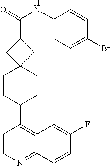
C12=NC=CC(C3CCC4(CC3)CC(C(NC3=CC=C(Br)C=C3)=O)C4)=C1C=C(F)C=C2
